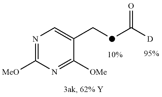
N1=C([MeO])N=C([OMe])C(C[d]C([D])=O)=C1
